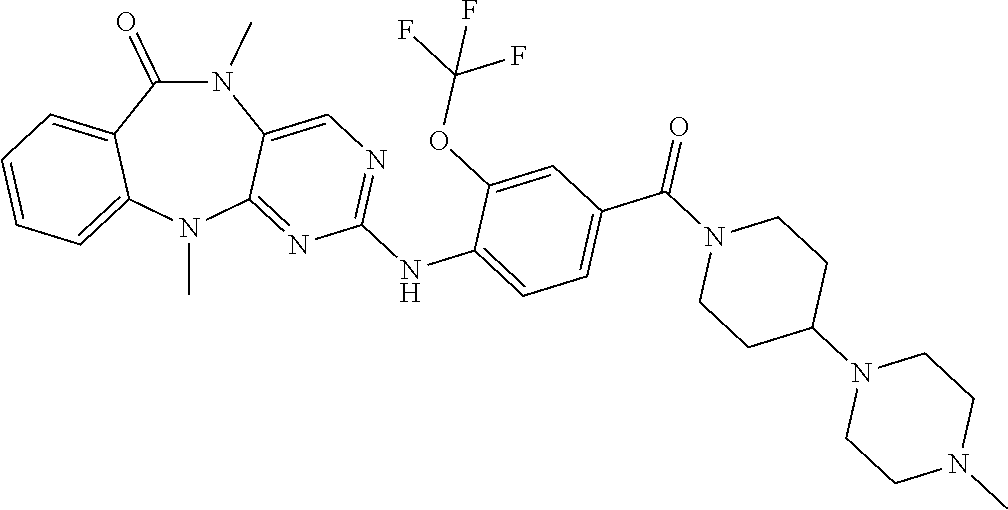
N1(C)C(=O)C2=CC=CC=C2N(C)C2=NC(NC3=CC=C(C(N4CCC(N5CCN(C)CC5)CC4)=O)C=C3OC(F)(F)F)=NC=C12
